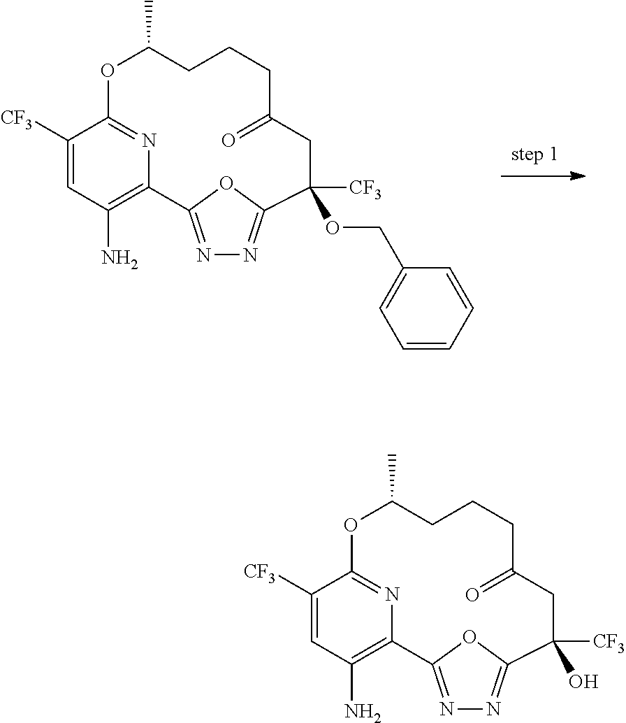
N1=C2OC(=N1)C([CF3])(OCC1=CC=CC=C1)CC(=O)CCCC(C)OC1=NC2=C(N)C=C1[CF3].N1=C2OC(=N1)C([CF3])(O)CC(=O)CCCC(C)OC1=NC2=C(N)C=C1[CF3]
